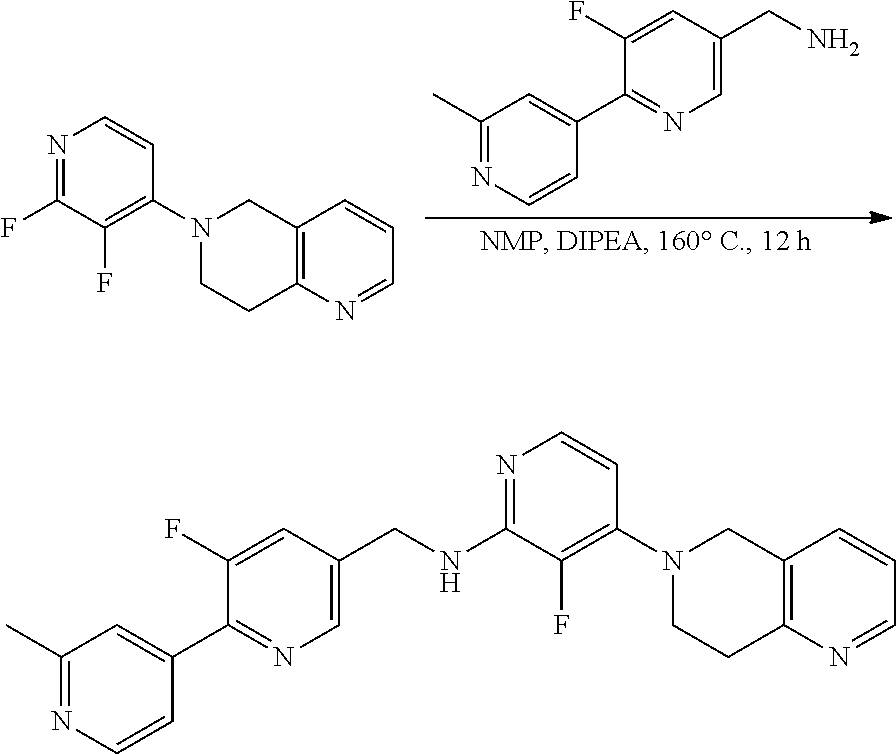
C1(C)=NC=CC(C2=NC=C(CN)C=C2F)=C1.C1CC2=C(CN1C1=C(F)C(F)=NC=C1)C=CC=N2.C1CC2=C(CN1C1=C(F)C(NCC3=CN=C(C4=CC(C)=NC=C4)C(F)=C3)=NC=C1)C=CC=N2
